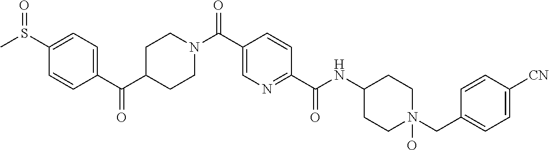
N(C(C1=NC=C(C(=O)N2CCC(C(C3=CC=C(S(C)=O)C=C3)=O)CC2)C=C1)=O)C1CCN(CC2=CC=C([CN])C=C2)(O)CC1
